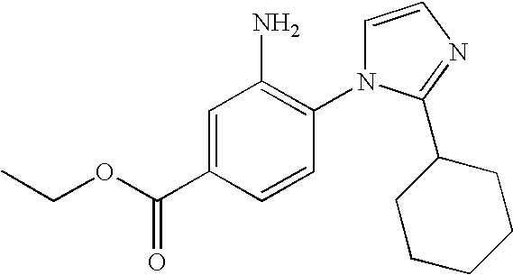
C1=C(C(=O)OCC)C=CC(N2C=CN=C2C2CCCCC2)=C1N
